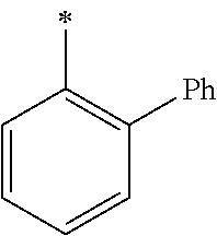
C1(C)=C([Ph])C=CC=C1
